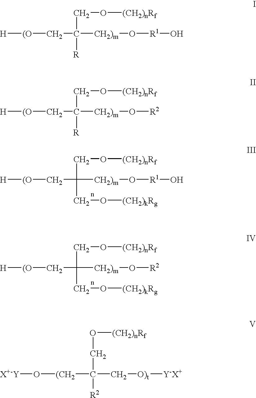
[H][(O]CC([CH2)m]O[R1]O)(CO[(CH2)kRg])CO[(CH2)nRf].[H][(O]CC([CH2)m]O[R2])(CO[(CH2)kRg])CO[(CH2)nRf].[H][(O]CC([CH2)m]O[R1]O)([R])CO[(CH2)nRf].[H][(O]CC([CH2)m]O[R2])([R])CO[(CH2)nRf].O([(CH2)nRf])CC([R2])(C[O)t][Y-X+])[(CH2]O[X+-Y]
